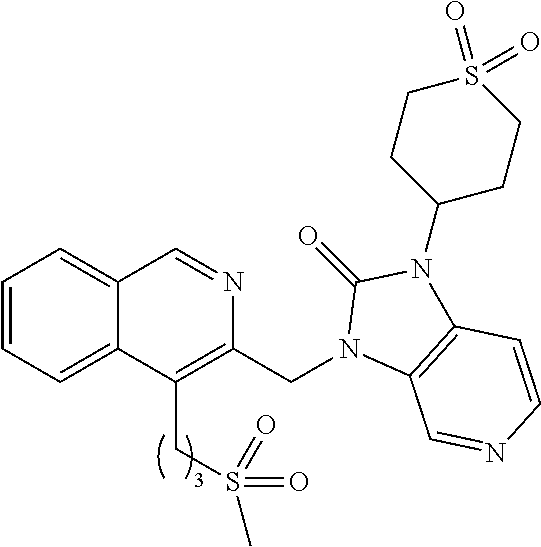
C1=CC=C2C(=C1)C=NC(CN1C3=C(N(C4CCS(=O)(=O)CC4)C1=O)C=CN=C3)=C2CS(C)(=O)=O
